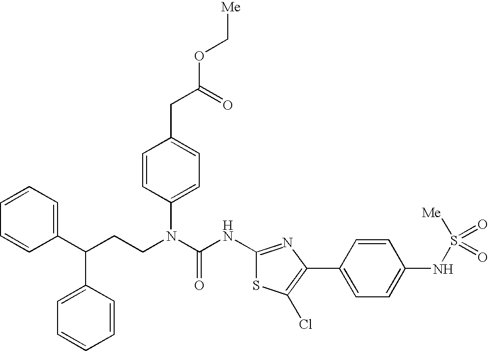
C1(C(CCN(C(NC2=NC(C3=CC=C(NS([Me])(=O)=O)C=C3)=C(Cl)S2)=O)C2=CC=C(CC(=O)OC[Me])C=C2)C2=CC=CC=C2)=CC=CC=C1
